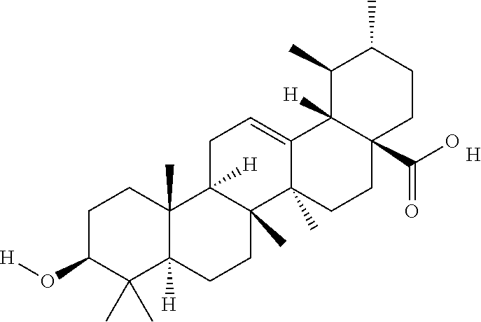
C12(C)C([H])(CCC3(C)C1([H])CC=C1C3(C)CCC3(C(O)=O)C1([H])C(C)C(C)CC3)C(C)(C)C(O[H])CC2.[H]
